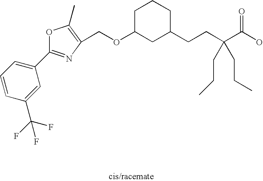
O1C(C2=CC=CC(C(F)(F)F)=C2)=NC(COC2CC(CCC(C(O)=O)(CCC)CCC)CCC2)=C1C
